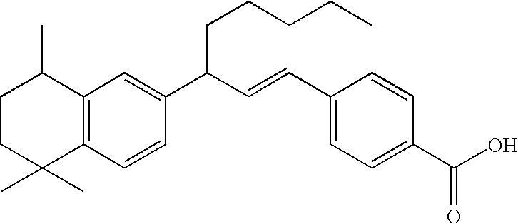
C1CC(C)(C)C2=C(C1C)C=C(C(C=CC1=CC=C(C(O)=O)C=C1)CCCCC)C=C2
